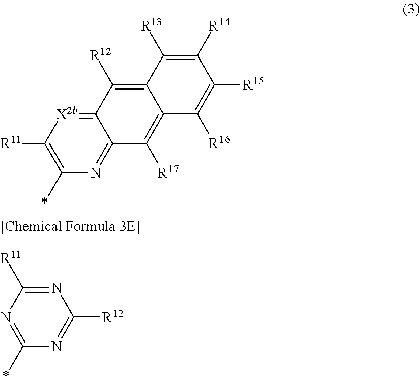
N1=C([R11])N=C(*)N=C1[R12].C12=[X2b]C([R11])=C(*)N=C1C([R17])=C1C(=C2[R12])C([R13])=C([R14])C([R15])=C1[R16]
